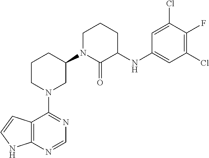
C12=C(N=CN=C1N1CC(N3C(=O)C(NC4=CC(Cl)=C(F)C(Cl)=C4)CCC3)CCC1)NC=C2
